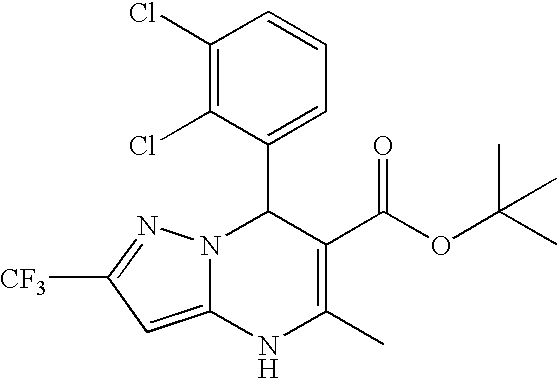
C1(Cl)=C(Cl)C(C2N3C(=CC([CF3])=N3)NC(C)=C2C(OC(C)(C)C)=O)=CC=C1
